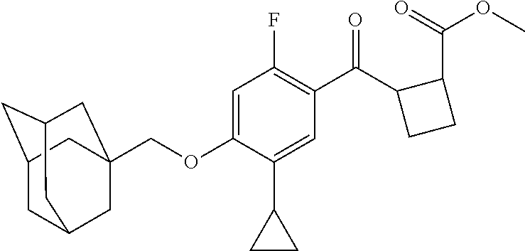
C1C2CC3CC(COC4=CC(F)=C(C(C5CCC5C(=O)OC)=O)C=C4C4CC4)(CC1C3)C2
